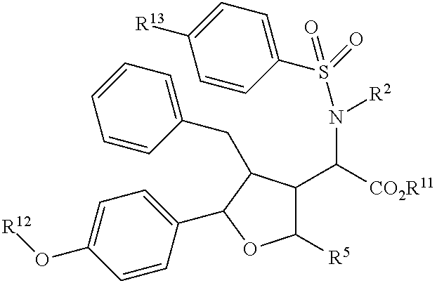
C1(C2C(CC3=CC=CC=C3)C(C([CO2R11])N(S(C3=CC=C([R13])C=C3)(=O)=O)[R2])C([R5])O2)=CC=C(O[R12])C=C1
